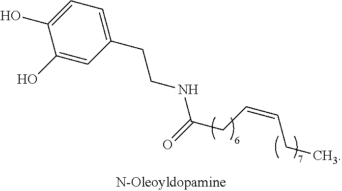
C1(O)=CC(CCNC(CC=CCC)=O)=CC=C1O
